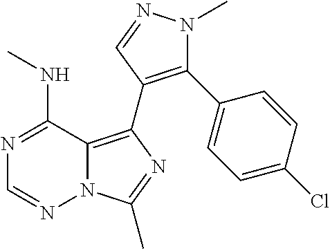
N12C(=C(C3=C(C4=CC=C(Cl)C=C4)N(C)N=C3)N=C1C)C(NC)=NC=N2
